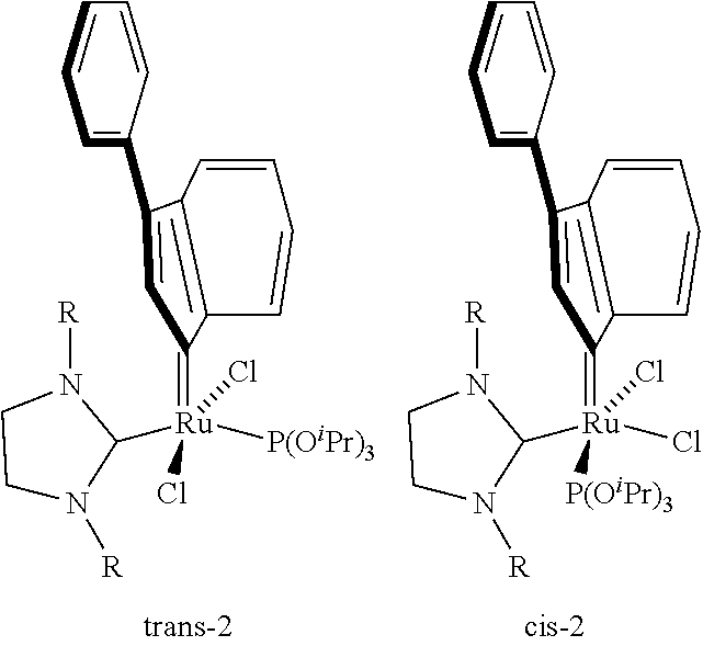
C1N([R])C([Ru](=C2C=C(C3=CC=CC=C3)C3=C2C=CC=C3)(Cl)([P(OiPr)3])Cl)N([R])C1.C1N([R])C([Ru](=C2C=C(C3=CC=CC=C3)C3=C2C=CC=C3)(Cl)(Cl)[P(OiPr)3])N([R])C1
